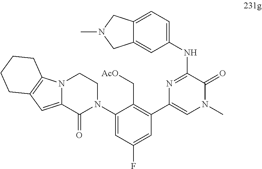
C12=CC(NC3=NC(C4=C(C[AcO])C(N5CCN6C(=CC7=C6CCCC7)C5=O)=CC(F)=C4)=CN(C)C3=O)=CC=C1CN(C)C2
